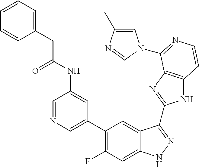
C1=C(C2=C(F)C=C3C(=C2)C(C2=NC4=C(N2)C=CN=C4N2C=C(C)N=C2)=NN3)C=C(NC(=O)CC2=CC=CC=C2)C=N1
